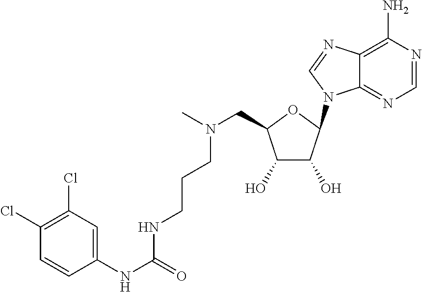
C1(Cl)=C(Cl)C=C(NC(=O)NCCCN(CC2C(O)C(O)C(N3C4=NC=NC(N)=C4N=C3)O2)C)C=C1
